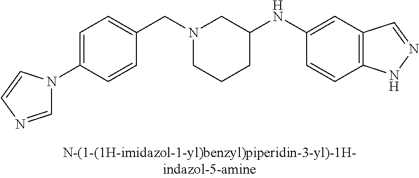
N1(CC2=CC=C(N3C=NC=C3)C=C2)CCCC(NC2=CC3=C(C=C2)NN=C3)C1
